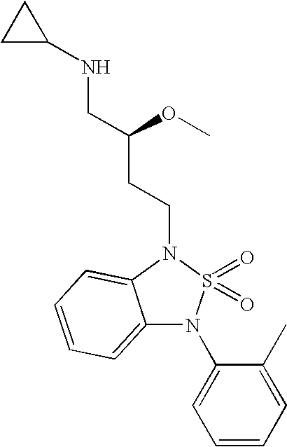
C12=CC=CC=C1N(CCC(CNC1CC1)OC)S(=O)(=O)N2C1=CC=CC=C1C
